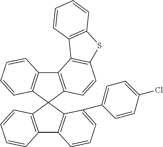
C12=C(C3(C4=C1C=CC=C4)C1=C(C4=C3C(C3=CC=C(Cl)C=C3)=CC=C4)C=CC=C1)C=CC1=C2C2=C(S1)C=CC=C2
